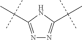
N1=C(C(C)(C)C)NC(C(C)(C)C)=N1
